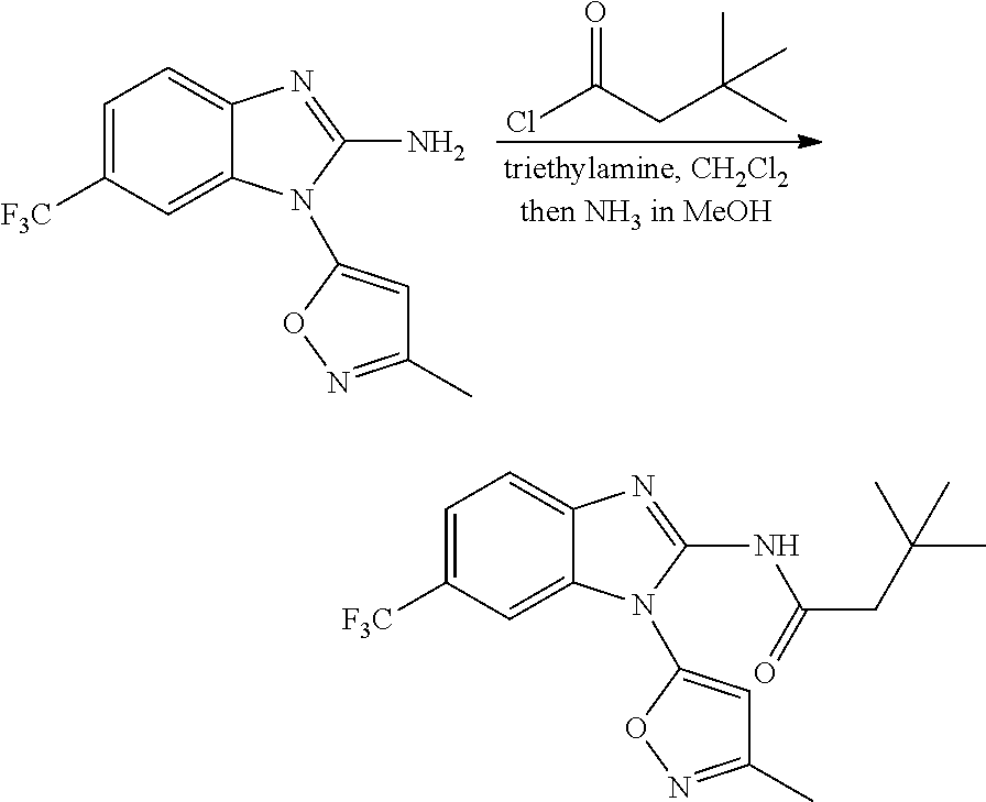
C1=C2C(=CC=C1[F3C])N=C(N)N2C1=CC(C)=NO1.O=C(Cl)CC(C)(C)C.C1=C2C(=CC=C1[F3C])N=C(NC(=O)CC(C)(C)C)N2C1=CC(C)=NO1
